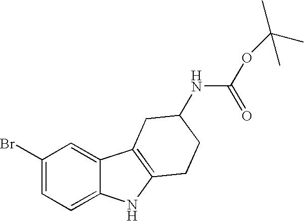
C1(Br)=CC=C2C(=C1)C1=C(N2)CCC(NC(=O)OC(C)(C)C)C1
